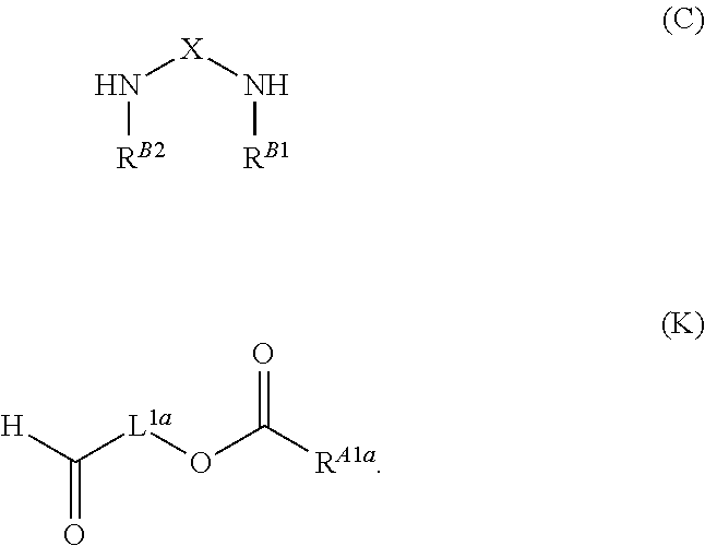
[H]C([L1a]OC([RA1a])=O)=O.N([X]N[RB1])[RB2]
